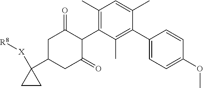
C1(C)=C(C2C(=O)CC(C3([X][R8])CC3)CC2=O)C(C)=C(C2=CC=C(OC)C=C2)C(C)=C1
